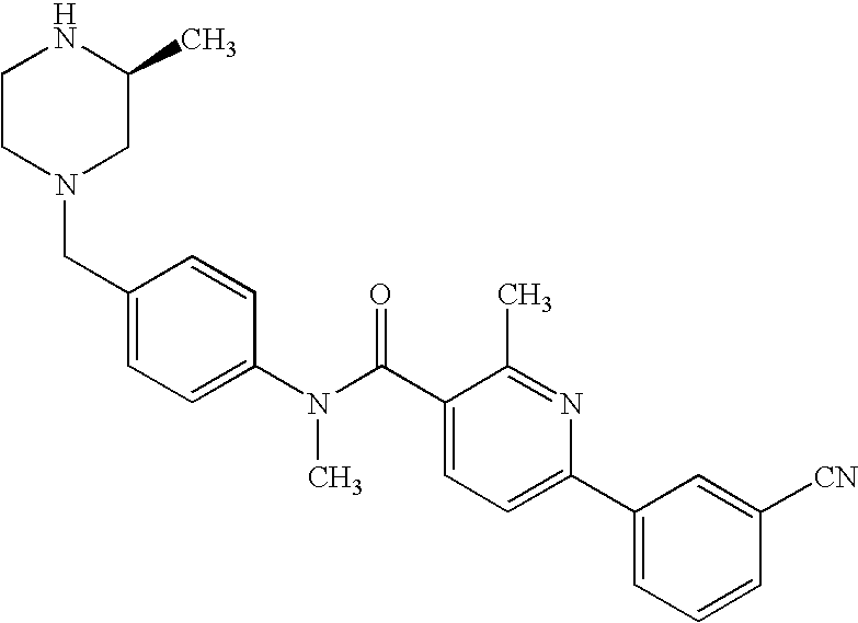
N1CCN(CC2=CC=C(N(C(C3=CC=C(C4=CC=CC([CN])=C4)N=C3C)=O)C)C=C2)CC1C
